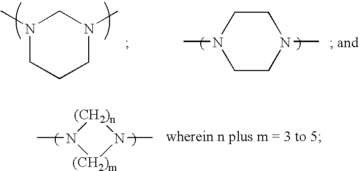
N1(C)CCCN(C)C1.C1CN(C)CCN1C.N1(C)[(CH2)n]N(C)[(CH2)m]1
